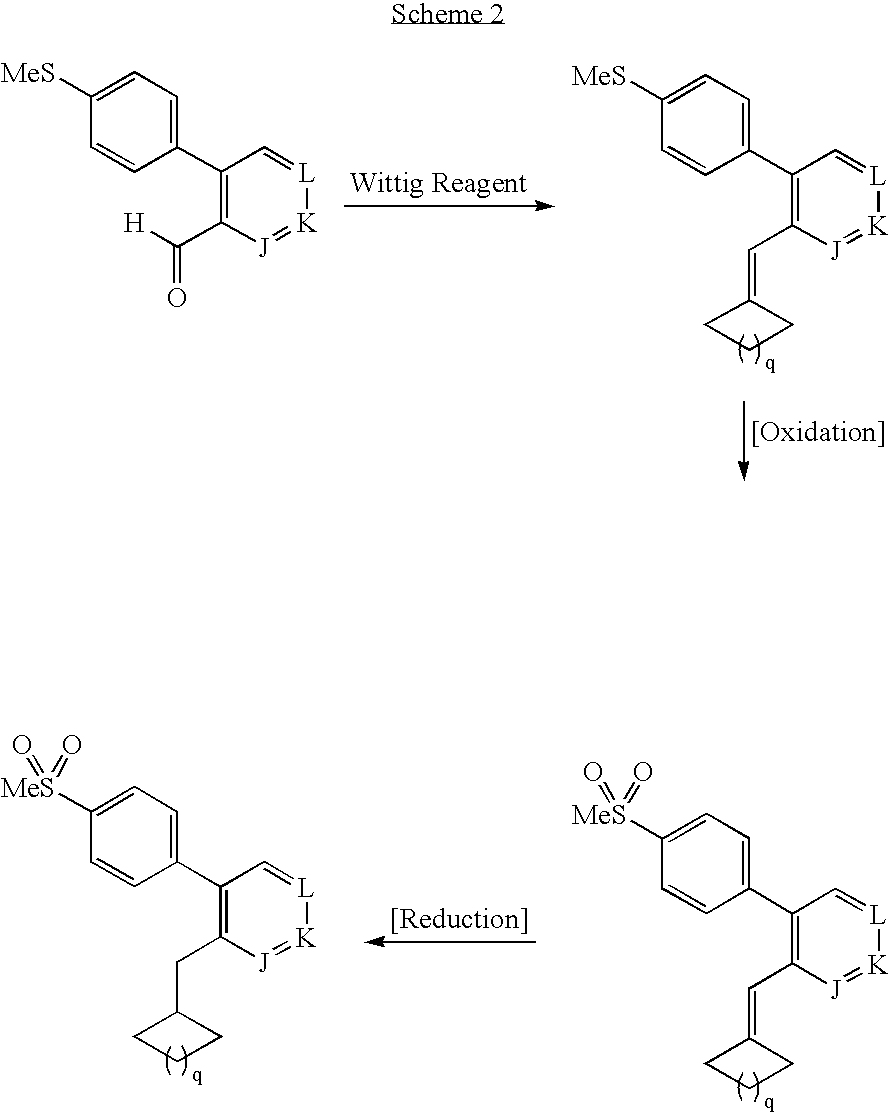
C1(C2=C(C=C3CCC3)[J]=[K][L]=C2)=CC=C([MeS])C=C1.C1(C2=C(C([H])=O)[J]=[K][L]=C2)=CC=C([MeS])C=C1.C1=C(C2=C(CC3CCC3)[J]=[K][L]=C2)C=CC([MeS](=O)=O)=C1.C1(C2=C(C=C3CCC3)[J]=[K][L]=C2)=CC=C([MeS](=O)=O)C=C1
